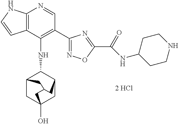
C12=C(C(NC3C4CC5(O)CC3CC(C4)C5)=C(C3=NOC(C(=O)NC4CCNCC4)=N3)C=N1)C=CN2
